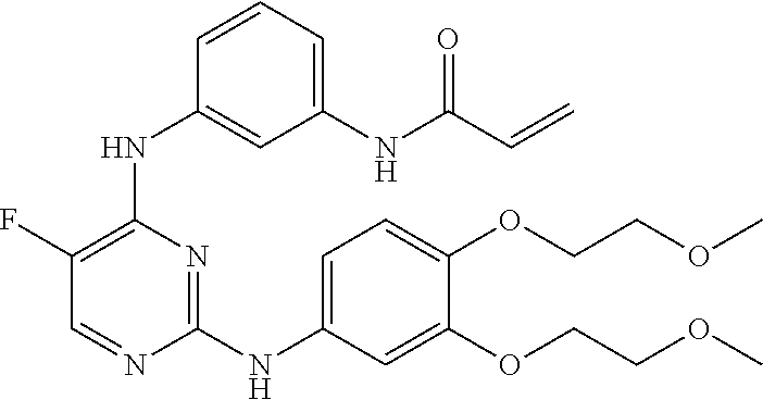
C1=NC(NC2=CC=C(OCCOC)C(OCCOC)=C2)=NC(NC2=CC(NC(C=C)=O)=CC=C2)=C1F
